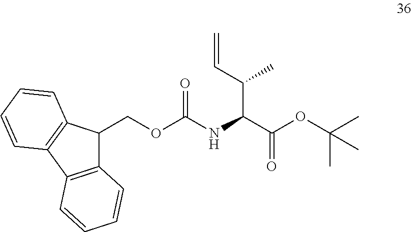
C(OC(=O)NC(C(C=C)C)C(OC(C)(C)C)=O)C1C2=C(C3=C1C=CC=C3)C=CC=C2
